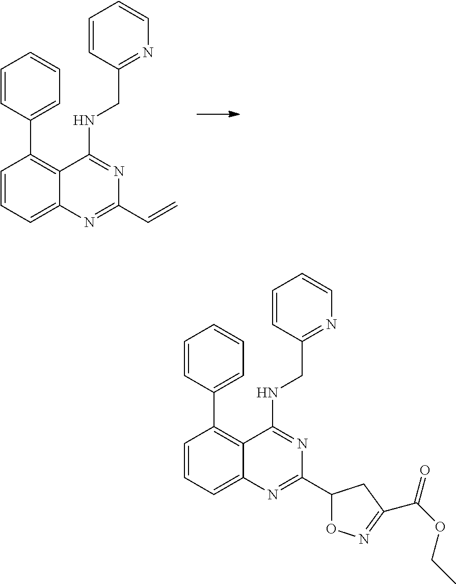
C1=CC=C2C(=C1C1=CC=CC=C1)C(NCC1=NC=CC=C1)=NC(C=C)=N2.C1=CC=C2C(=C1C1=CC=CC=C1)C(NCC1=NC=CC=C1)=NC(C1ON=C(C(OCC)=O)C1)=N2
